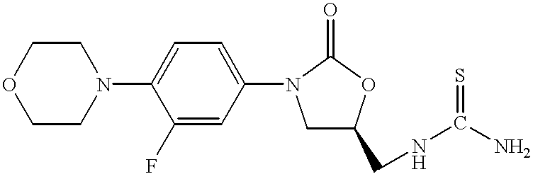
C1CN(C2=CC=C(N3CC(CNC(=S)N)OC3=O)C=C2F)CCO1
